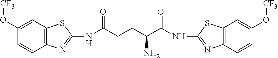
C1(O[CF3])=CC2=C(C=C1)N=C(NC(CCC(C(NC1=NC3=C(S1)C=C(O[CF3])C=C3)=O)N)=O)S2
